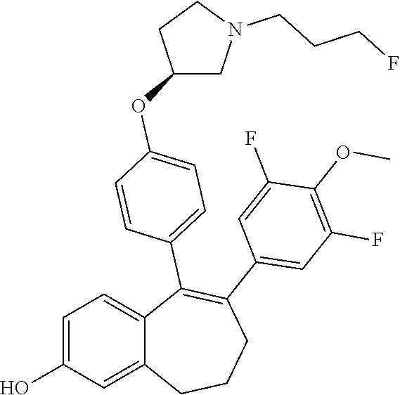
C1=C(O)C=C2C(=C1)C(C1=CC=C(OC3CN(CCCF)CC3)C=C1)=C(C1=CC(F)=C(OC)C(F)=C1)CCC2
